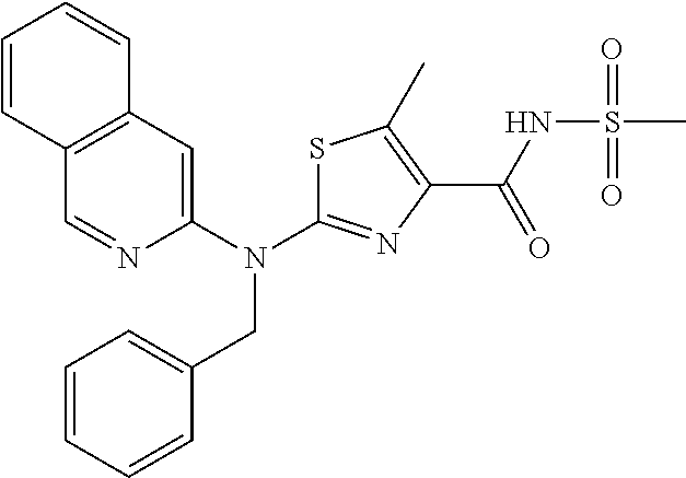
S1C(N(C2=CC3=C(C=N2)C=CC=C3)CC2=CC=CC=C2)=NC(C(NS(C)(=O)=O)=O)=C1C
